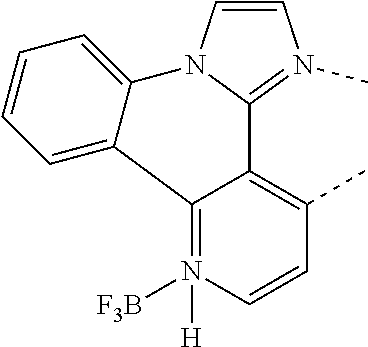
C1=CN2C(=N1C)C1=C(C)C=CN([F3B])([H])=C1C1=CC=CC=C21
